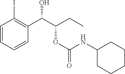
C1=CC=CC(C(C(CC)OC(NC2CCCCC2)=O)O)=C1I
